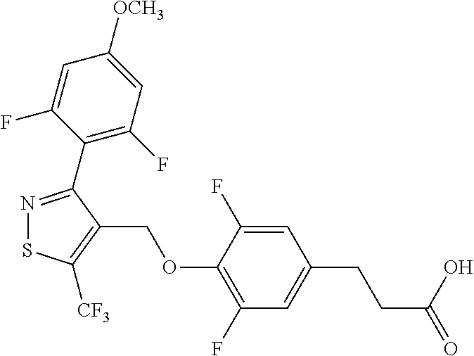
N1=C(C2=C(F)C=C([OCH3])C=C2F)C(COC2=C(F)C=C(CCC(=O)O)C=C2F)=C([CF3])S1
